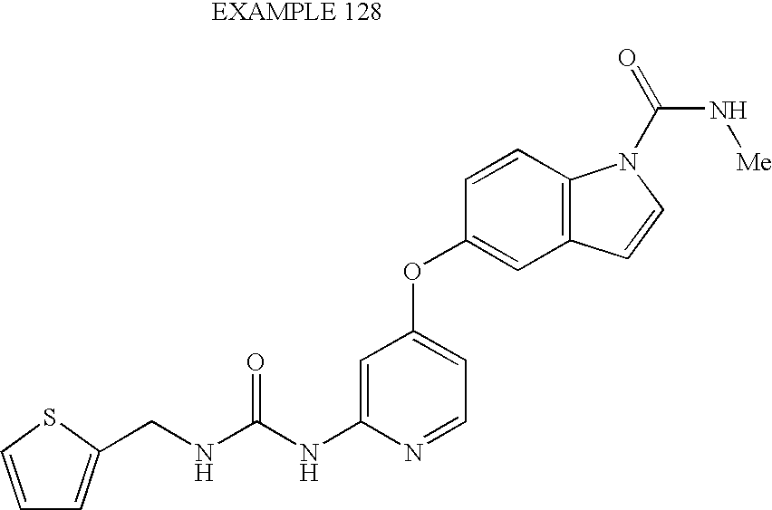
C1=C(NC(NCC2=CC=CS2)=O)N=CC=C1OC1=CC2=C(C=C1)N(C(=O)N[Me])C=C2
